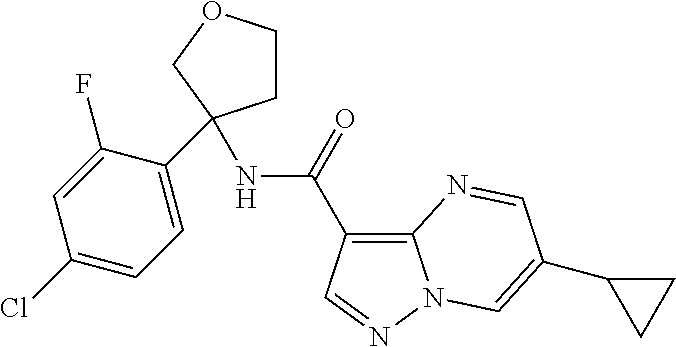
C1(Cl)=CC=C(C2(NC(=O)C3=C4N(N=C3)C=C(C3CC3)C=N4)CCOC2)C(F)=C1
